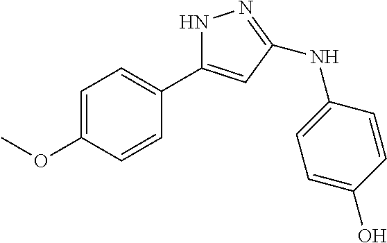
C1=C(OC)C=CC(C2=CC(NC3=CC=C(O)C=C3)=NN2)=C1
